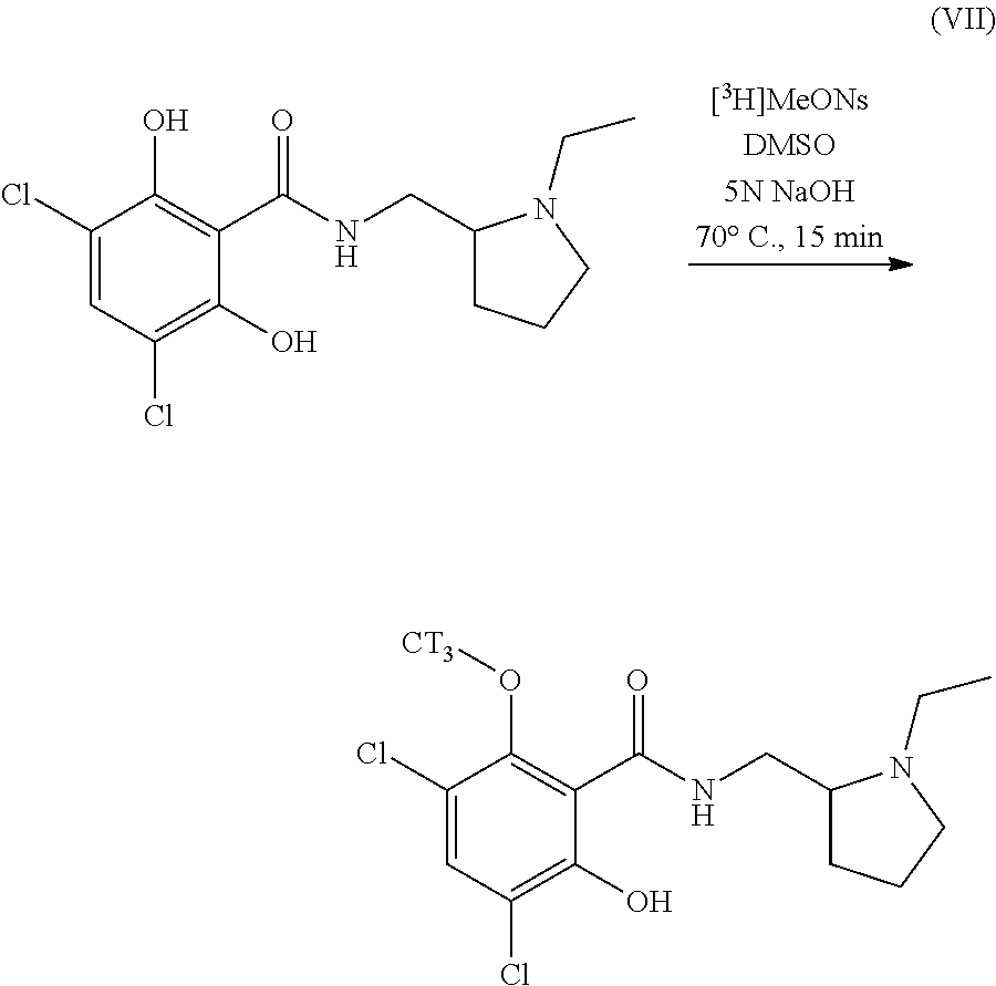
C1(Cl)=CC(Cl)=C(O)C(C(NCC2CCCN2CC)=O)=C1O.C1(Cl)=CC(Cl)=C(O)C(C(NCC2CCCN2CC)=O)=C1O[CT3]
